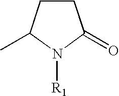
C1CC(C)N([R1])C1=O
